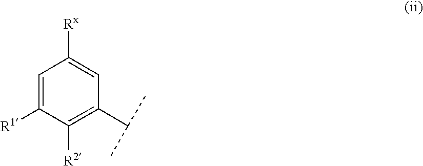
C1([R2])=C(C(C)C)C=C([Rx])C=C1[R1]
